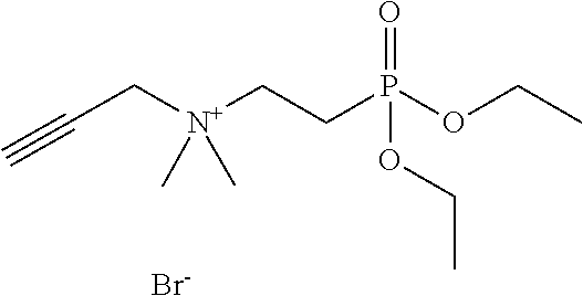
O(CC)P(OCC)(=O)CC[N+](C)(C)CC#C.[Br-]
